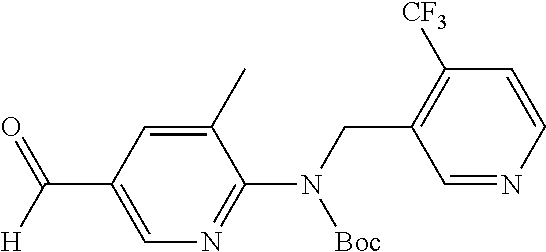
C(C1=CN=C(N(CC2=C([CF3])C=CN=C2)[Boc])C(C)=C1)([H])=O
